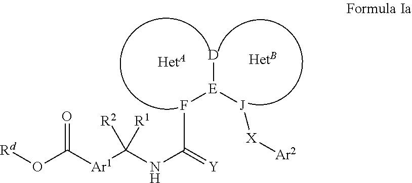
[D][E]([J][X][Ar2])FC(NC([Ar1]C(O[Rd])=O)([R1])[R2])=[Y]
